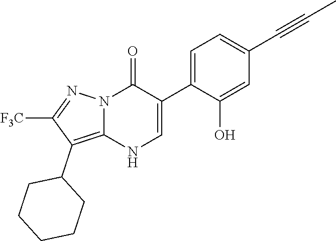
O=C1N2C(=C(C3CCCCC3)C([F3C])=N2)NC=C1C1=CC=C(C#CC)C=C1O
